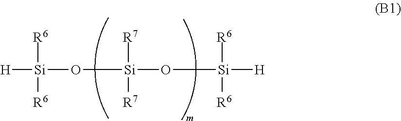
[H][Si](O[Si](O[Si]([H])([R6])[R6])([R7])[R7])([R6])[R6]
